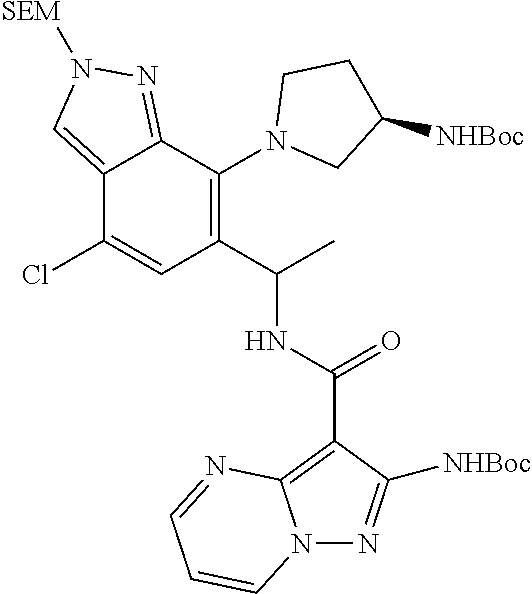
C12=CN([SEM])N=C1C(N1CC([NHBoc])CC1)=C(C(C)NC(=O)C1=C3N(N=C1[NHBoc])C=CC=N3)C=C2Cl
